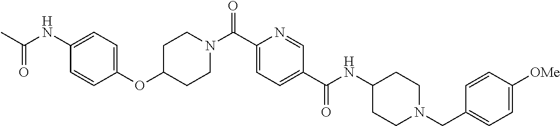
C1CN(C(C2=CC=C(C(=O)NC3CCN(CC4=CC=C([OMe])C=C4)CC3)C=N2)=O)CCC1OC1=CC=C(NC(=O)C)C=C1
